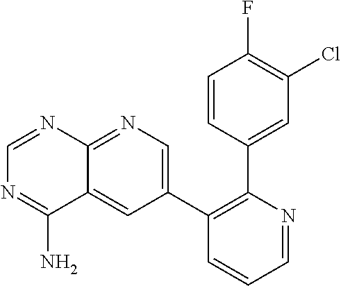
C1=CC(C2=C(C3=CN=C4C(=C3)C(N)=NC=N4)C=CC=N2)=CC(Cl)=C1F
